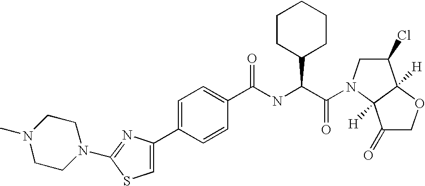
C1CC(C(C(=O)N2CC(Cl)C3([H])C2([H])C(=O)CO3)NC(C2=CC=C(C3=CSC(N4CCN(C)CC4)=N3)C=C2)=O)CCC1
